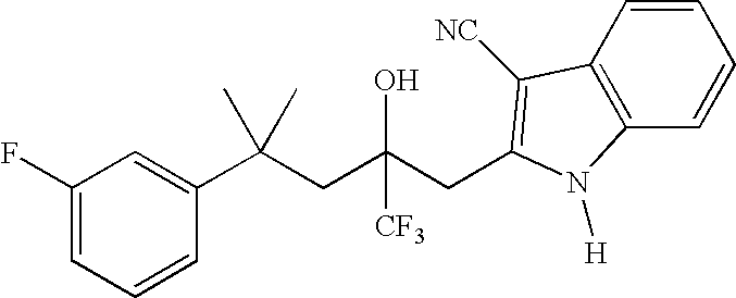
C1=CC(C(CC(CC2=C([NC])C3=C(C=CC=C3)N2[H])(O)[CF3])(C)C)=CC(F)=C1
